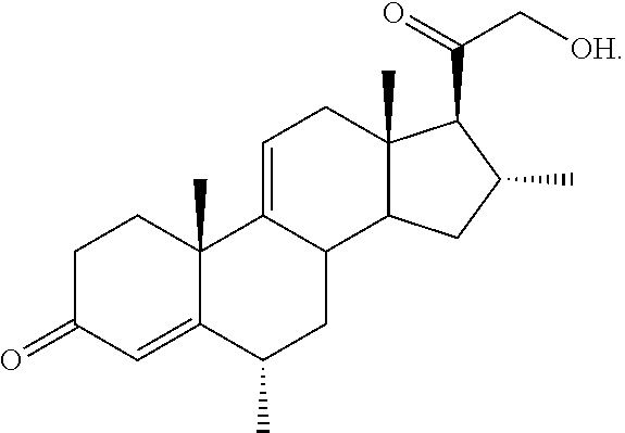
C1C(=O)C=C2C(C)(C1)C1=CCC3(C)C(C1CC2C)CC(C)C3C(=O)C[OH]
